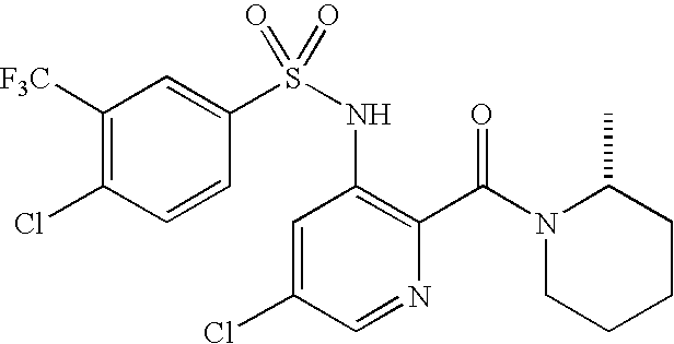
C1([F3C])=C(Cl)C=CC(S(NC2=C(C(N3CCCCC3C)=O)N=CC(Cl)=C2)(=O)=O)=C1
